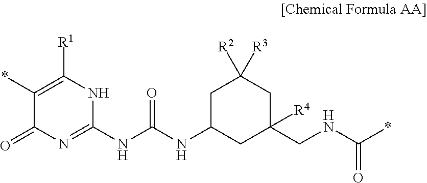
C1(*)=C([R1])NC(NC(NC2CC(CNC(*)=O)([R4])CC([R2])([R3])C2)=O)=NC1=O
